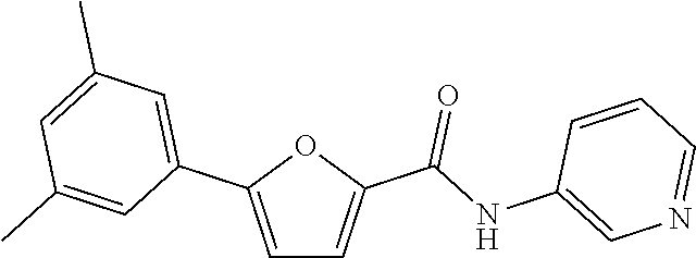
C1=C(C2=CC(C)=CC(C)=C2)OC(C(NC2=CN=CC=C2)=O)=C1
